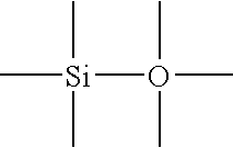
C[Si](O(C)(C)C)(C)C
